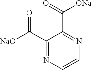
N1=C(C([NaO])=O)C(C(=O)[ONa])=NC=C1
